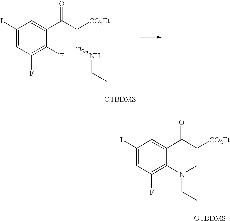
C1(I)=CC(F)=C(F)C(C(C(=CNCC[OTBDMS])[CO2Et])=O)=C1.C1(I)=CC(F)=C2C(=C1)C(=O)C([CO2Et])=CN2CC[OTBDMS]
